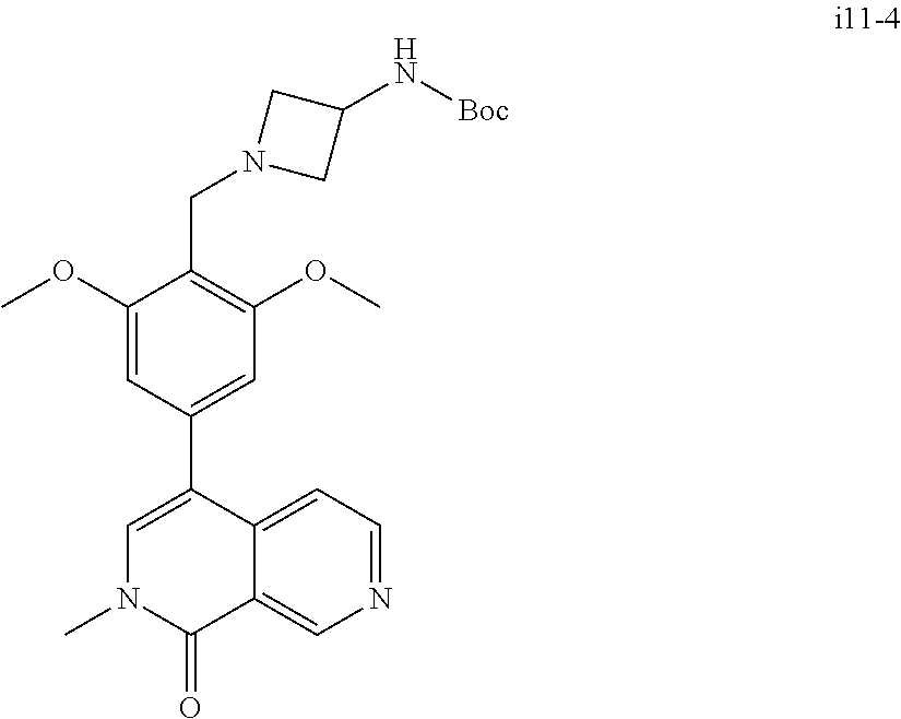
C1(OC)=CC(C2=CN(C)C(=O)C3=CN=CC=C32)=CC(OC)=C1CN1CC(N[Boc])C1
